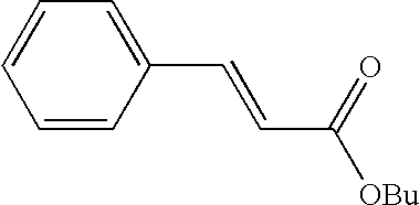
C1=CC(C=CC([OBu])=O)=CC=C1
